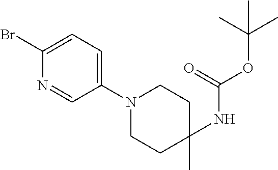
C1(Br)=CC=C(N2CCC(NC(OC(C)(C)C)=O)(C)CC2)C=N1
